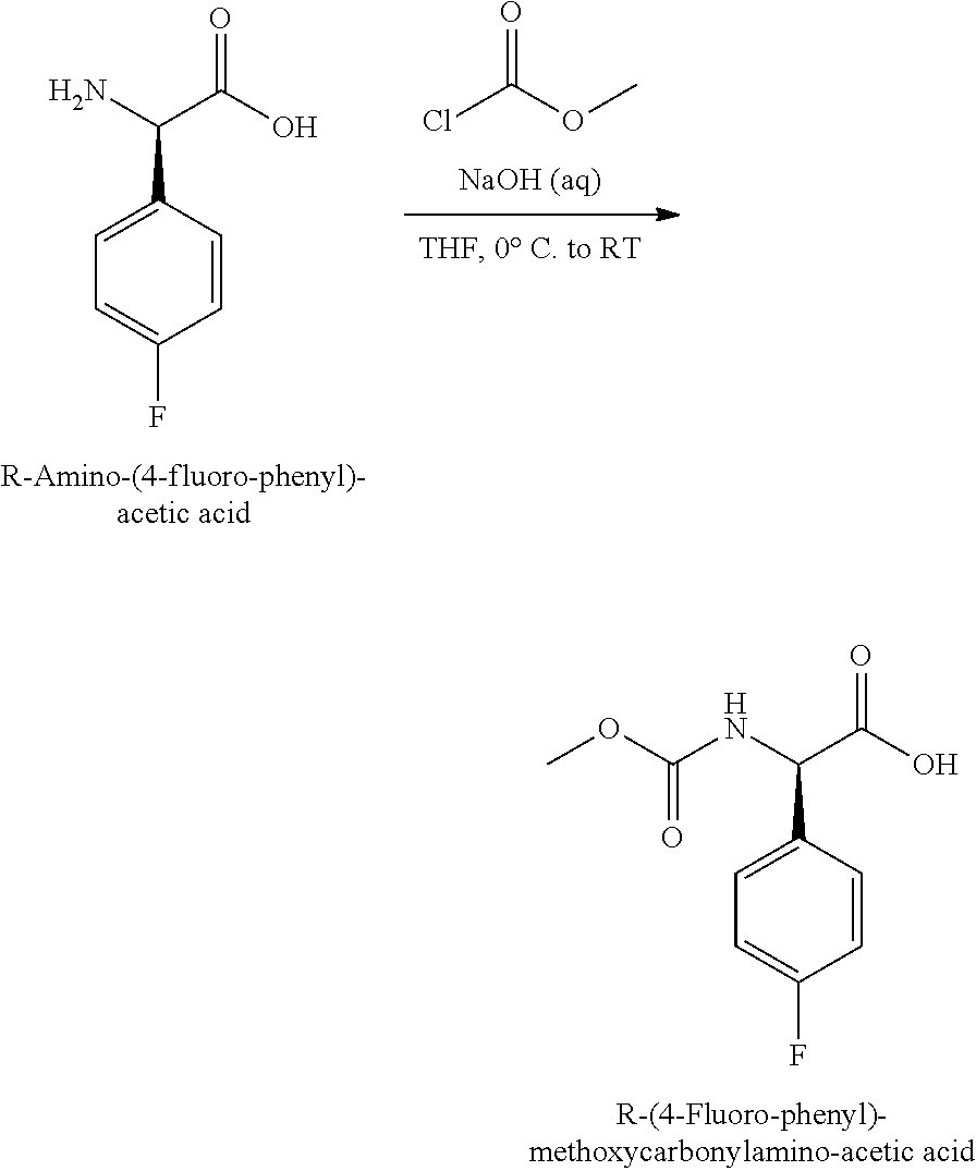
C1=C(F)C=CC(C(NC(=O)OC)C(O)=O)=C1.C1=C(F)C=CC(C(N)C(O)=O)=C1.ClC(OC)=O
